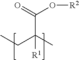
[R1]C(C(=O)O[R2])(C)CC
